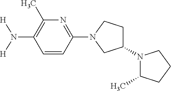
C1=CC(N2CC(N3C(C)CCC3)CC2)=NC(C)=C1N([H])[H]
